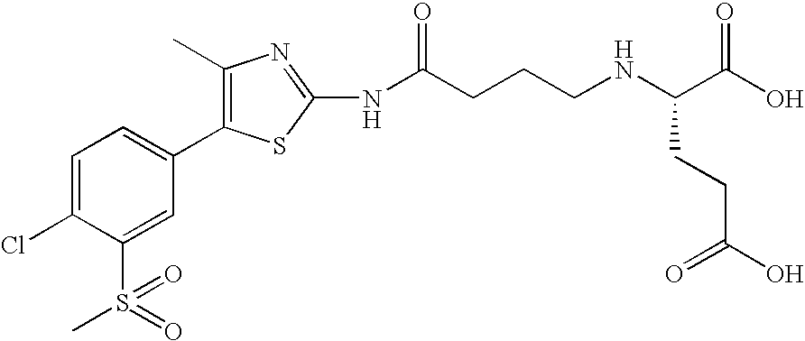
C1=C(Cl)C(S(=O)(C)=O)=CC(C2=C(C)N=C(NC(CCCNC(C(O)=O)CCC(=O)O)=O)S2)=C1
